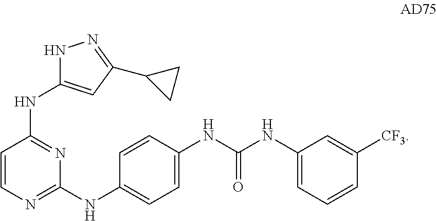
C1=CN=C(NC2=CC=C(NC(NC3=CC=CC([CF3])=C3)=O)C=C2)N=C1NC1=CC(C2CC2)=NN1
